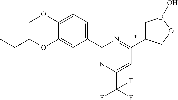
C1(C2=NC(C(F)(F)F)=CC(C3CB(O)OC3)=N2)=CC=C(OC)C(OCCC)=C1
